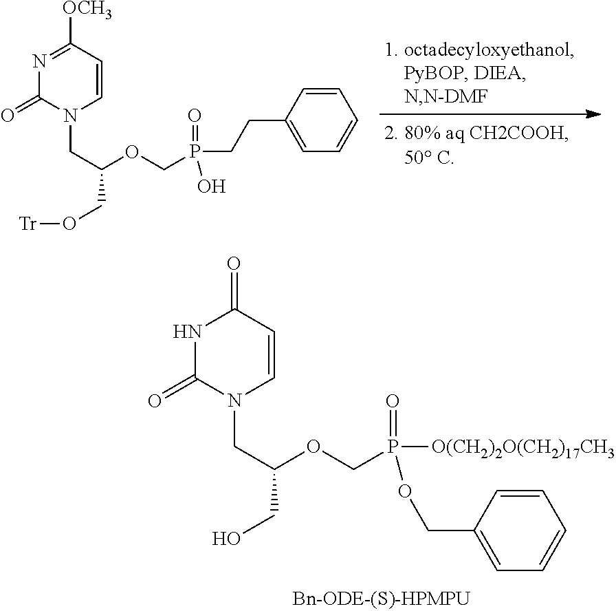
N1C(=O)N(CC(OCP([O(CH2)2O(CH2)17CH3])(=O)OCC2=CC=CC=C2)CO)C=CC1=O.N1=C([OCH3])C=CN(CC(OCP(CCC2=CC=CC=C2)(=O)O)CO[Tr])C1=O
